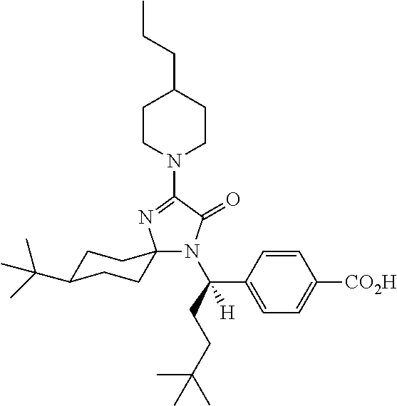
C1CN(C2=NC3(N(C(CCC(C)(C)C)(C4=CC=C([CO2H])C=C4)[H])C2=O)CCC(C(C)(C)C)CC3)CCC1CCC
